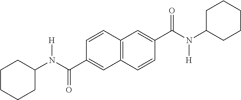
C12=C(C=CC(C(N(C3CCCCC3)[H])=O)=C1)C=C(C(=O)N([H])C1CCCCC1)C=C2
